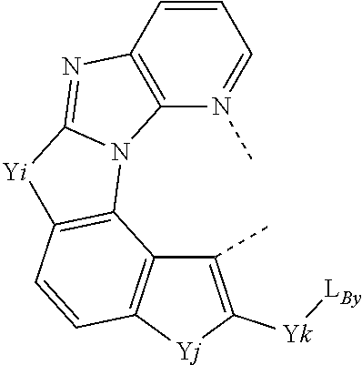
C1(C)=C([Yk][LBy])[Yj]C2=C1C1=C(C=C2)[Yi]C2=NC3=C(N12)N(C)=CC=C3
